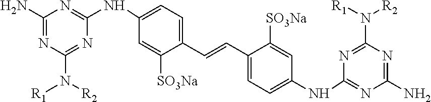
C1(N)=NC(N([R2])[R1])=NC(NC2=CC=C(C=CC3=CC=C(NC4=NC(N)=NC(N([R1])[R2])=N4)C=C3[SO3Na])C([SO3Na])=C2)=N1
